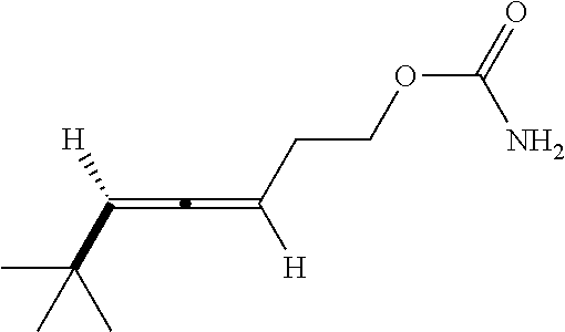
C([H])(C(C)(C)C)=C=C([H])CCOC(=O)N
